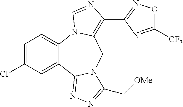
C1=C(Cl)C=C2C(=C1)N1C(=C(C3=NOC([CF3])=N3)N=C1)CN1C2=NN=C1C[OMe]
